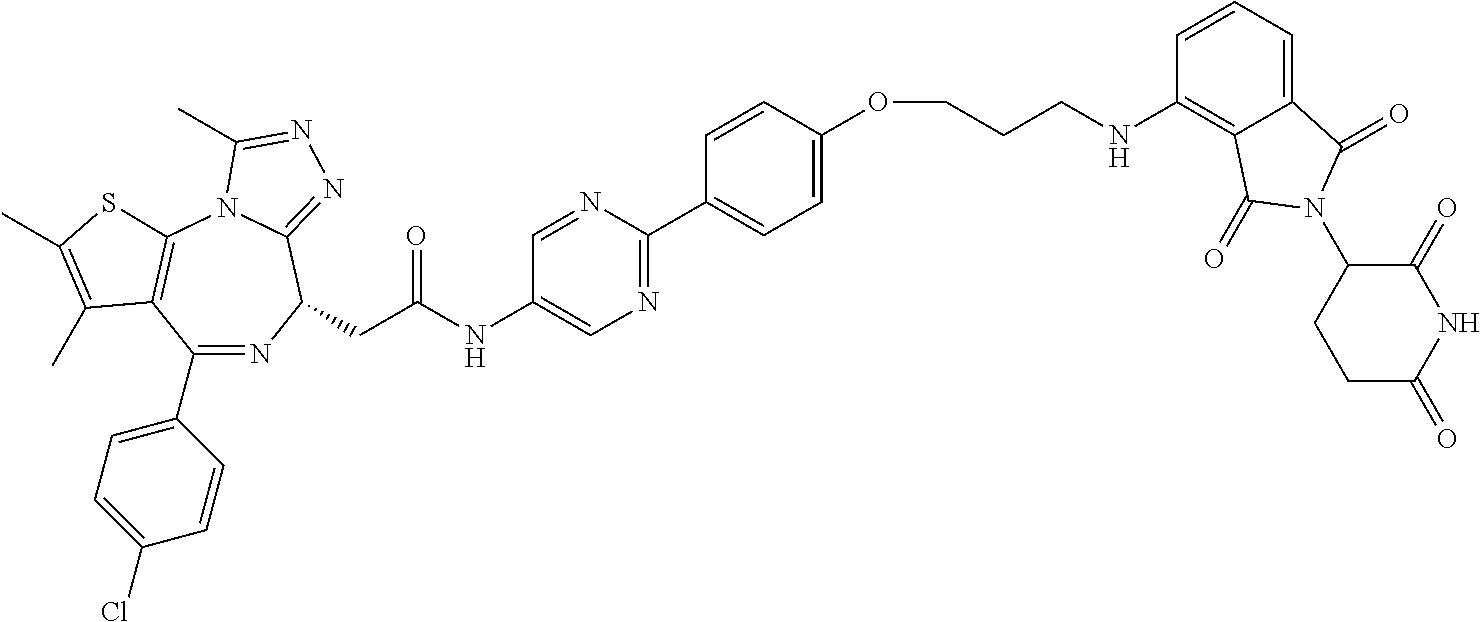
C1(C2=CC=C(Cl)C=C2)=NC(CC(NC2=CN=C(C3=CC=C(OCCCNC4=C5C(=CC=C4)C(=O)N(C4CCC(=O)NC4=O)C5=O)C=C3)N=C2)=O)C2=NN=C(C)N2C2=C1C(C)=C(C)S2
